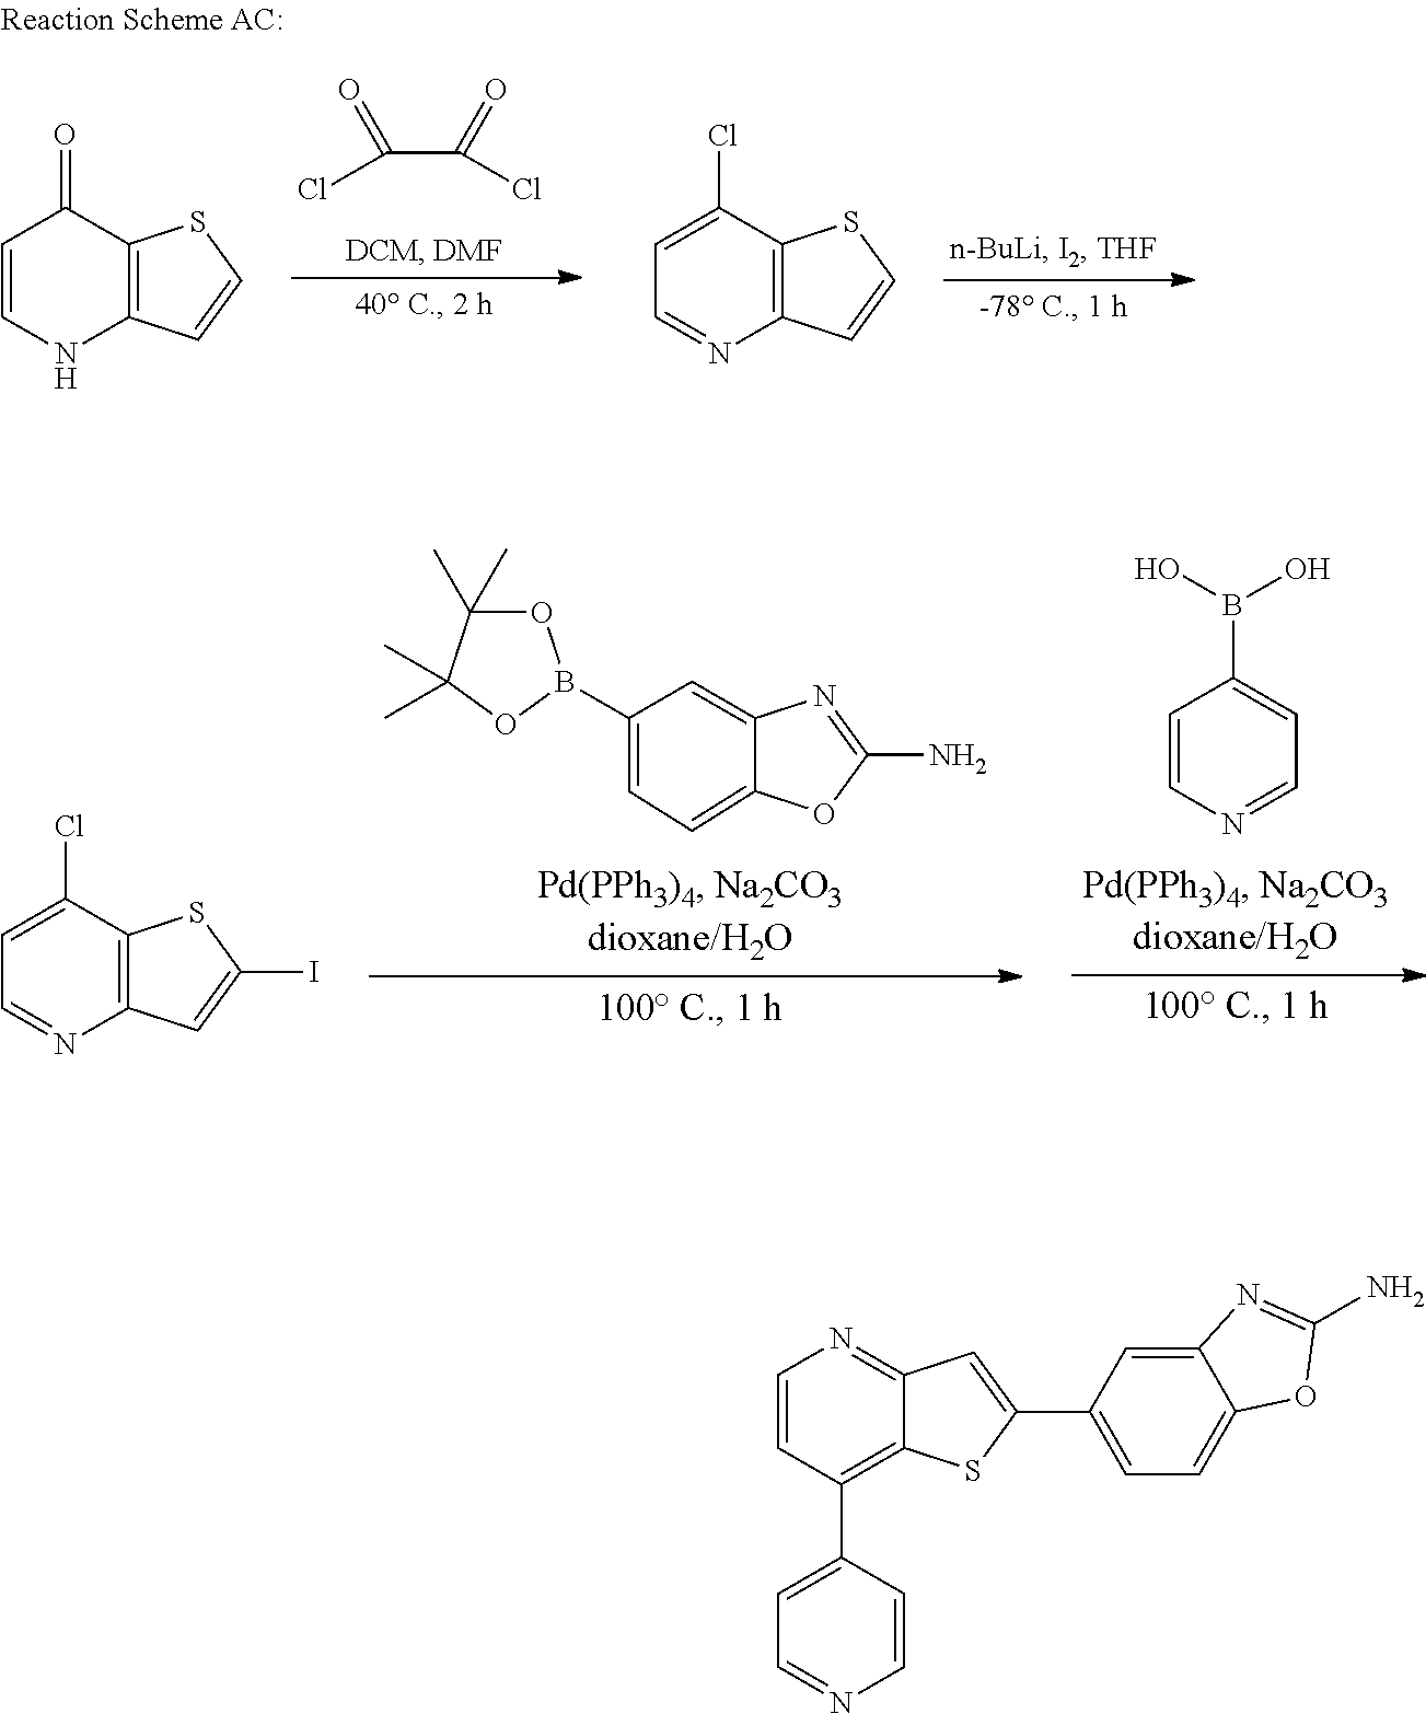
C(C(=O)Cl)(=O)Cl.C1=CNC2=C(C1=O)SC=C2.C1=C(Cl)C2=C(N=C1)C=CS2.C1(B2OC(C)(C)C(C)(C)O2)=CC=C2C(=C1)N=C(N)O2.C1=C(Cl)C2=C(N=C1)C=C(I)S2.C1=CN=CC=C1B(O)O.C1=CC(C2=CC=NC=C2)=C2C(=N1)C=C(C1=CC=C3C(=C1)N=C(N)O3)S2
